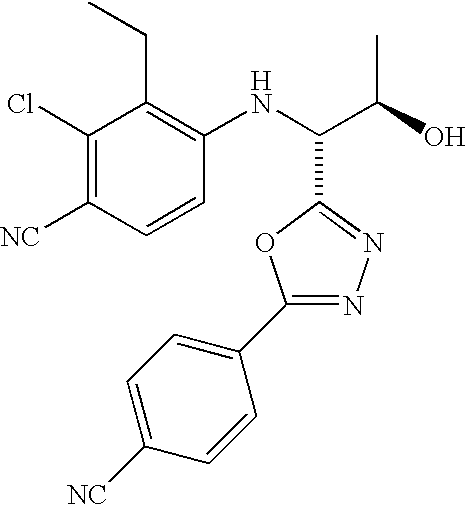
C1(Cl)=C([NC])C=CC(NC(C(O)C)C2=NN=C(C3=CC=C([NC])C=C3)O2)=C1CC
